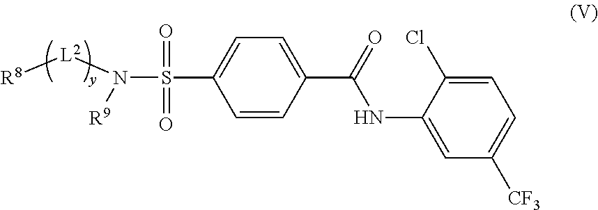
C1=CC(C(NC2=CC([CF3])=CC=C2Cl)=O)=CC=C1S(=O)(=O)N([R9])[L2][R8]
